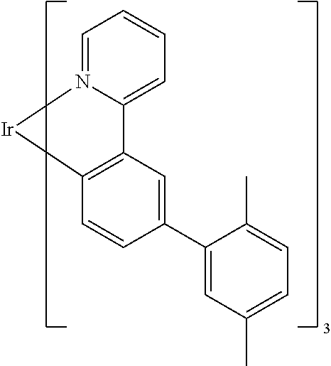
N12=CC=CC=C1C1=C(C=CC(C3=CC(C)=CC=C3C)=C1)[Ir]2
